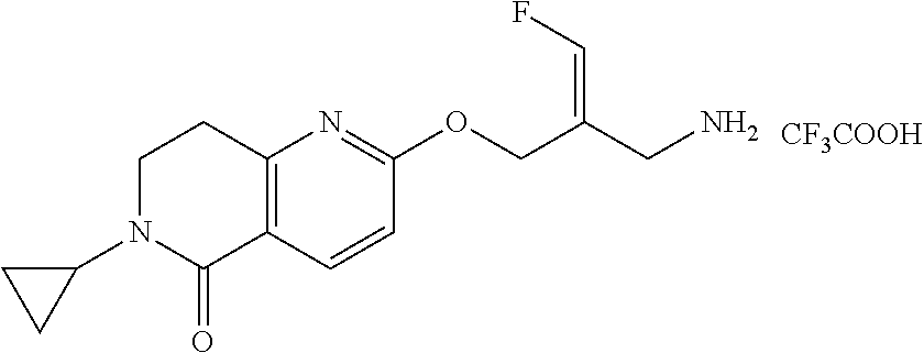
C12=C(C=CC(OCC(CN)=CF)=N1)C(=O)N(C1CC1)CC2.[CF3COOH]
